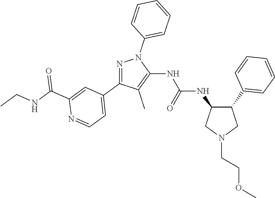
C1(NC(NC2=C(C)C(C3=CC=NC(C(NCC)=O)=C3)=NN2C2=CC=CC=C2)=O)C(C2=CC=CC=C2)CN(CCOC)C1
